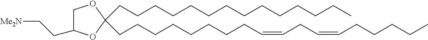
C(C1(CCCCCCCCCCCCCC)OC(CC[Me2N])CO1)CCCCCCCC=CCC=CCCCCC
